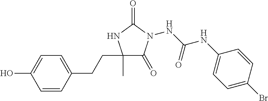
N(C(NC1=CC=C(Br)C=C1)=O)N1C(=O)C(C)(CCC2=CC=C(O)C=C2)NC1=O
